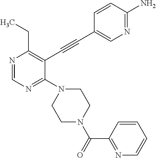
N1=CN=C(N2CCN(C(=O)C3=NC=CC=C3)CC2)C(C#CC2=CN=C(N)C=C2)=C1CC
